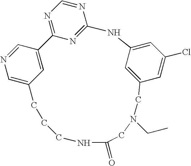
C1N(CC)CC2=CC(=CC(Cl)=C2)NC2=NC(=NC=N2)C2=CC(=CN=C2)CCCNC1=O
